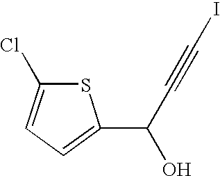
S1C(Cl)=CC=C1C(C#CI)O
